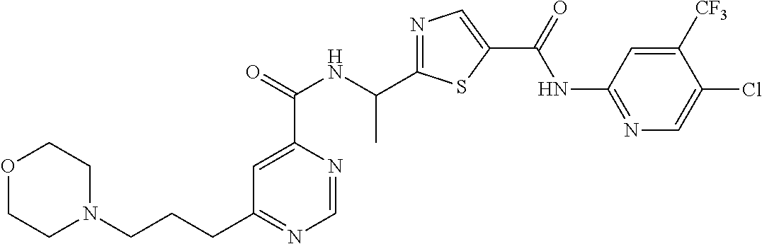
C1=NC(C(=O)NC(C2=NC=C(C(=O)NC3=NC=C(Cl)C([CF3])=C3)S2)C)=CC(CCCN2CCOCC2)=N1
